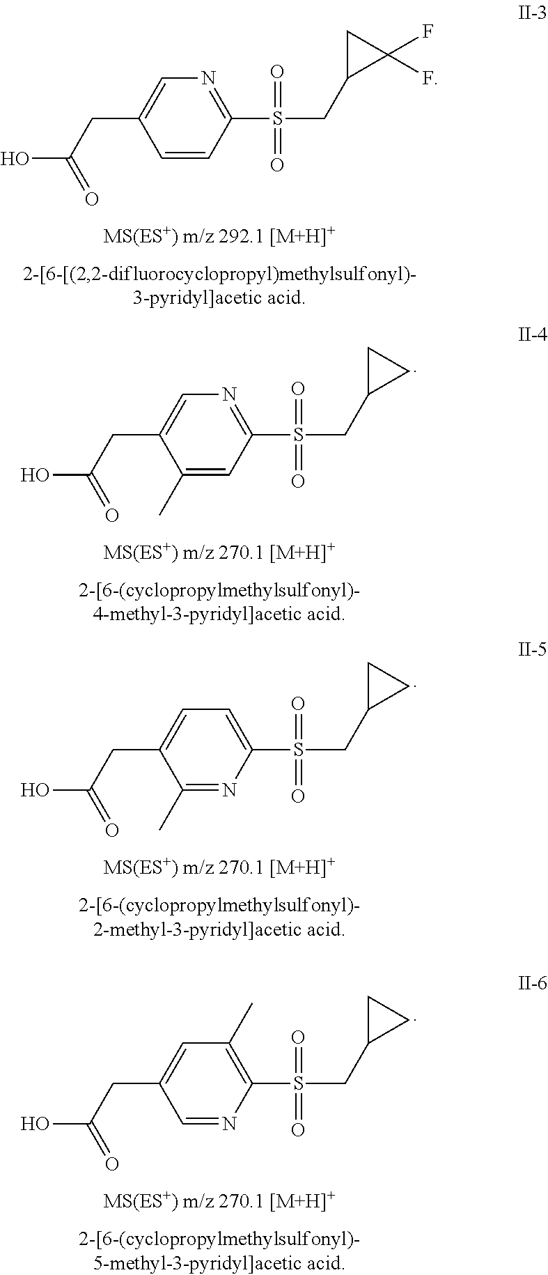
C1(C)=CC(S(CC2CC2)(=O)=O)=NC=C1CC(=O)O.C1(C)=NC(S(CC2CC2)(=O)=O)=CC=C1CC(=O)O.C1=CC(S(CC2C(F)(F)C2)(=O)=O)=NC=C1CC(=O)O.C1=NC(S(CC2CC2)(=O)=O)=C(C)C=C1CC(=O)O
